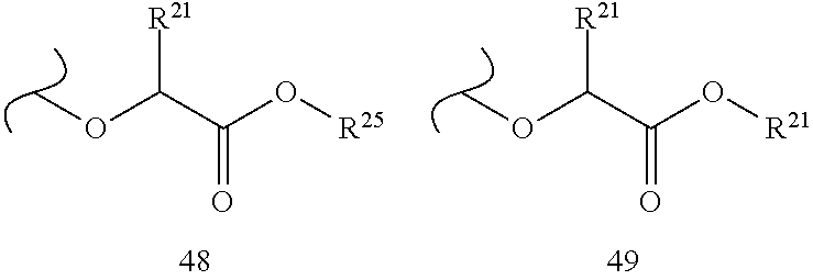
COC(C(O[R25])=O)[R21].COC(C(O[R21])=O)[R21]
